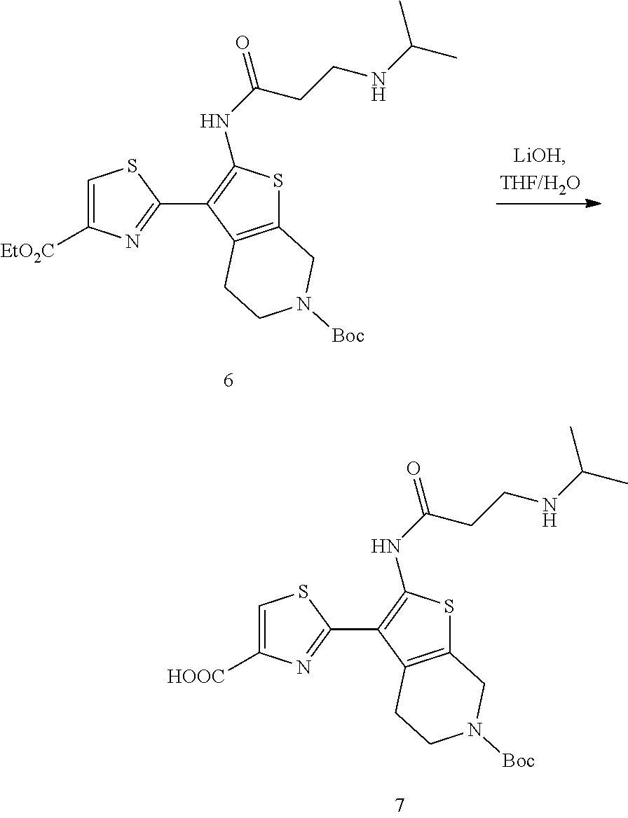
C1=C([HOOC])N=C(C2=C(NC(=O)CCNC(C)C)SC3=C2CCN([Boc])C3)S1.C1=C([EtO2C])N=C(C2=C(NC(=O)CCNC(C)C)SC3=C2CCN([Boc])C3)S1
